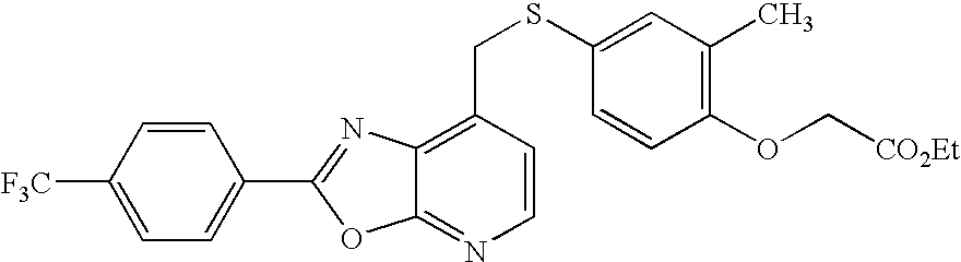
C1([F3C])=CC=C(C2=NC3=C(CSC4=CC(C)=C(OC[CO2Et])C=C4)C=CN=C3O2)C=C1
